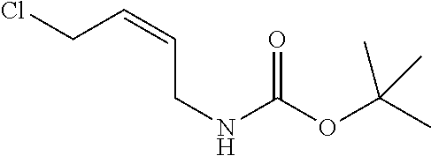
ClCC=CCNC(OC(C)(C)C)=O
